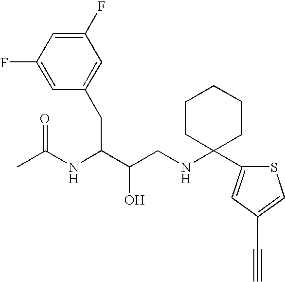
C1(F)=CC(F)=CC(CC(NC(C)=O)C(O)CNC2(C3=CC(C#C)=CS3)CCCCC2)=C1
